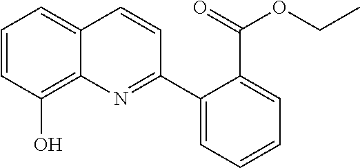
C1=CC(O)=C2C(=C1)C=CC(C1=CC=CC=C1C(=O)OCC)=N2
